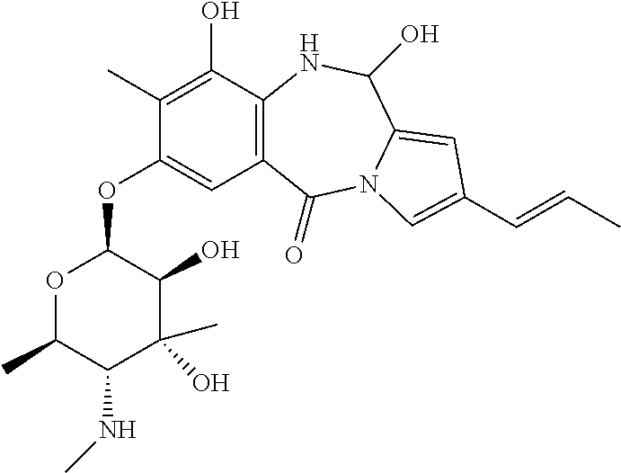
C1(C)=C(O)C2=C(C=C1OC1OC(C)C(NC)C(C)(O)C1O)C(=O)N1C(=CC(C=CC)=C1)C(O)N2
